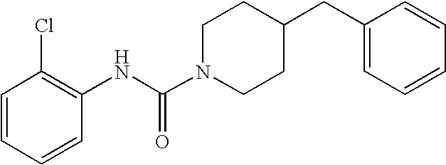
C1(CC2CCN(C(NC3=C(Cl)C=CC=C3)=O)CC2)=CC=CC=C1
